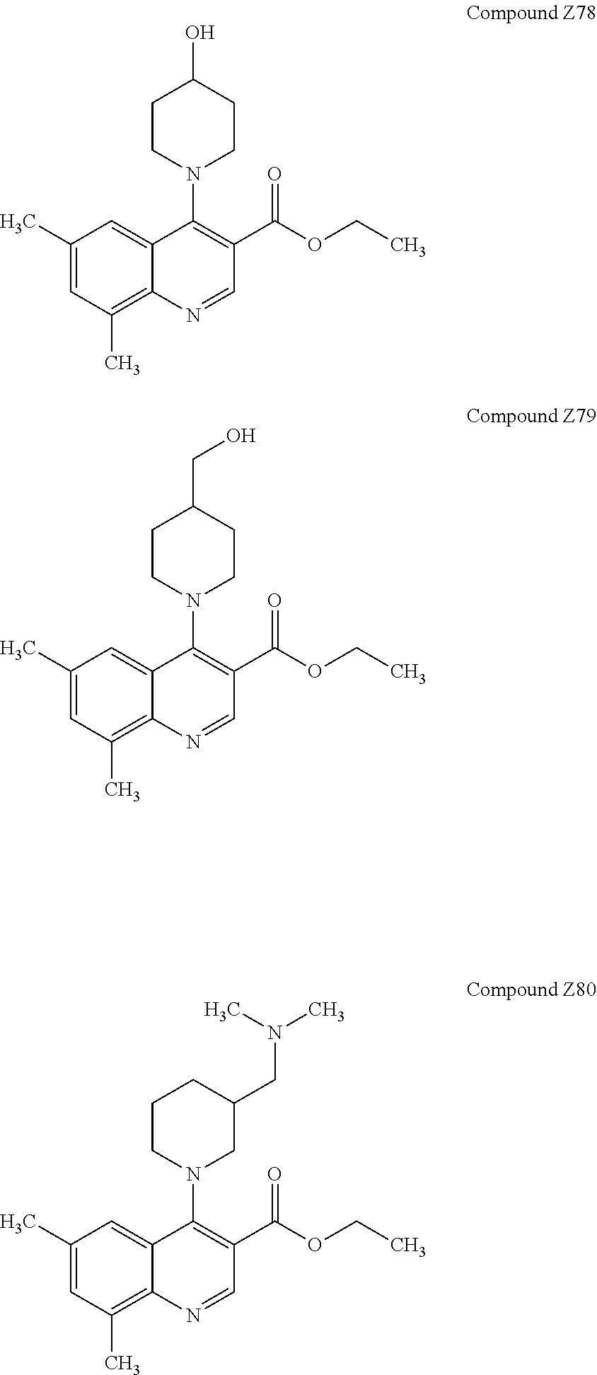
C1(C)=CC(C)=C2C(=C1)C(N1CCC(O)CC1)=C(C(OCC)=O)C=N2.C1(C)=CC(C)=C2C(=C1)C(N1CCC(CO)CC1)=C(C(OCC)=O)C=N2.C1(C)=CC(C)=C2C(=C1)C(N1CCCC(CN(C)C)C1)=C(C(OCC)=O)C=N2
